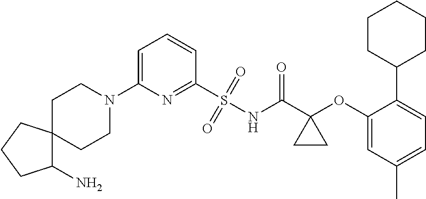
C1(N2CCC3(CC2)C(N)CCC3)=CC=CC(S(=O)(=O)NC(C2(OC3=CC(C)=CC=C3C3CCCCC3)CC2)=O)=N1
